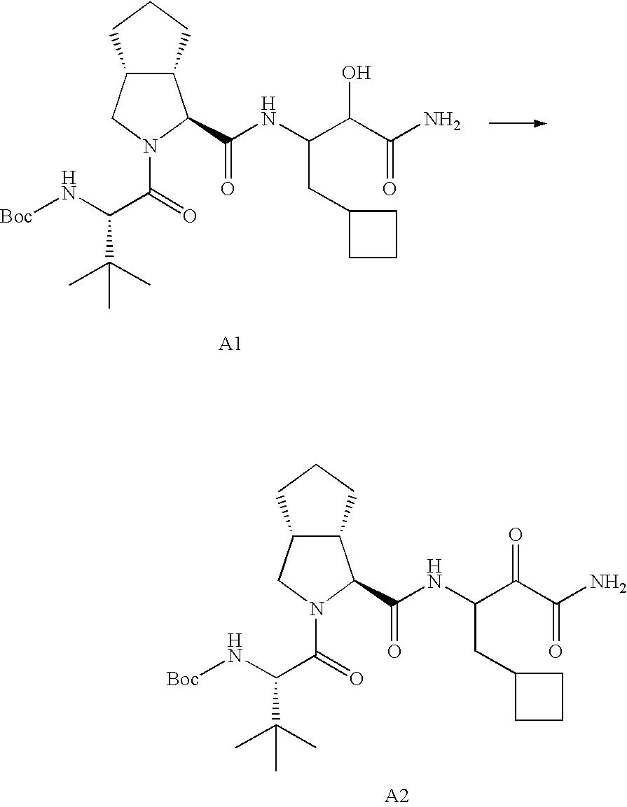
[Boc]NC(C(=O)N1CC2C(C1C(NC(C(C(=O)N)=O)CC1CCC1)=O)CCC2)C(C)(C)C.[Boc]NC(C(=O)N1CC2C(C1C(NC(C(C(=O)N)O)CC1CCC1)=O)CCC2)C(C)(C)C
